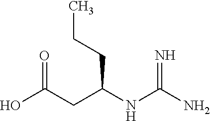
OC(=O)CC(NC(=N)N)CCC
